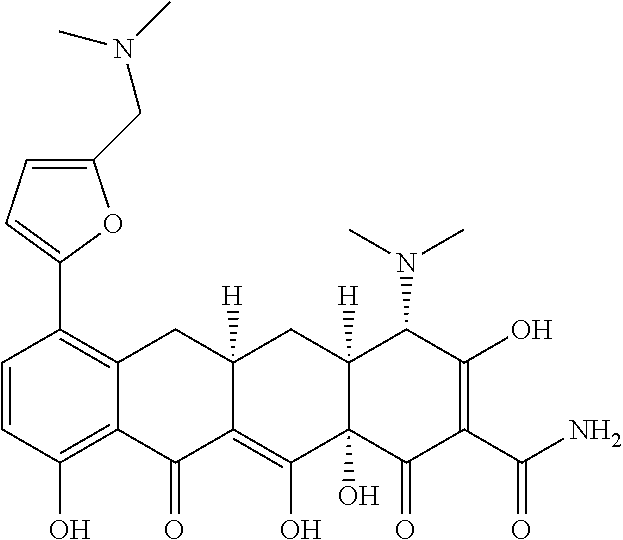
C1(C2=C3C(=C(O)C=C2)C(=O)C2=C(O)C4(O)C([H])(CC2([H])C3)C(N(C)C)C(O)=C(C(N)=O)C4=O)=CC=C(CN(C)C)O1
